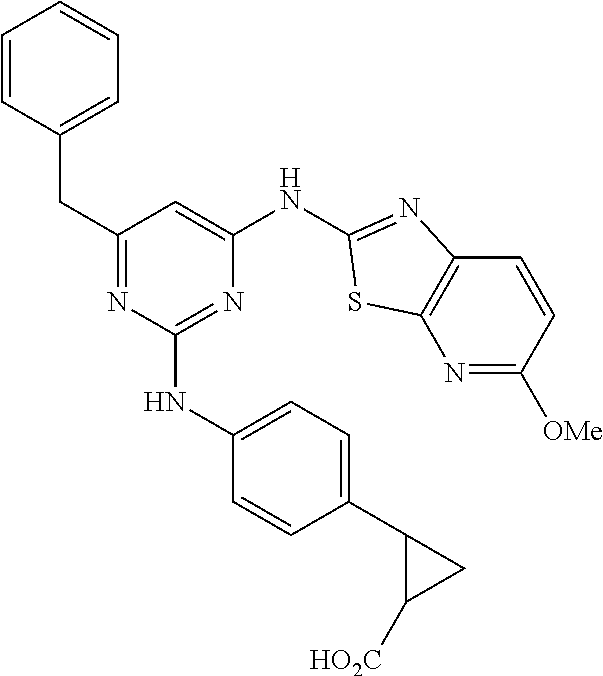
N1=C([OMe])C=CC2=C1SC(NC1=CC(CC3=CC=CC=C3)=NC(NC3=CC=C(C4C([HO2C])C4)C=C3)=N1)=N2
